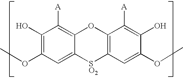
C1(O)=C(OC)C=C2C(=C1[A])OC1=C([SO2]2)C=C(OC)C(O)=C1[A]
